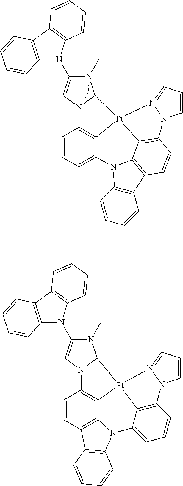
C1=CC=C2C3=C1N1C(N(C)C(N4C5=C(C6=C4C=CC=C6)C=CC=C5)=C1)[Pt]31C3=C(C=CC4=C3N2C2=C4C=CC=C2)N2C=CC=N21.C1=CC2=C3C4=C1N1C(N(C)C(N5C6=C(C7=C5C=CC=C7)C=CC=C6)=C1)[Pt]41N4=CC=CN4C4=C1C(=CC=C4)N3C1=C2C=CC=C1
